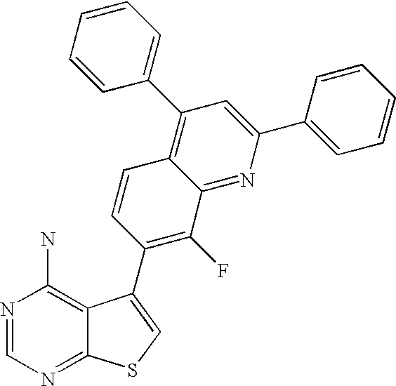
N1=CN=C2C(=C1N)C(C1=C(F)C3=NC(C4=CC=CC=C4)=CC(C4=CC=CC=C4)=C3C=C1)=CS2
